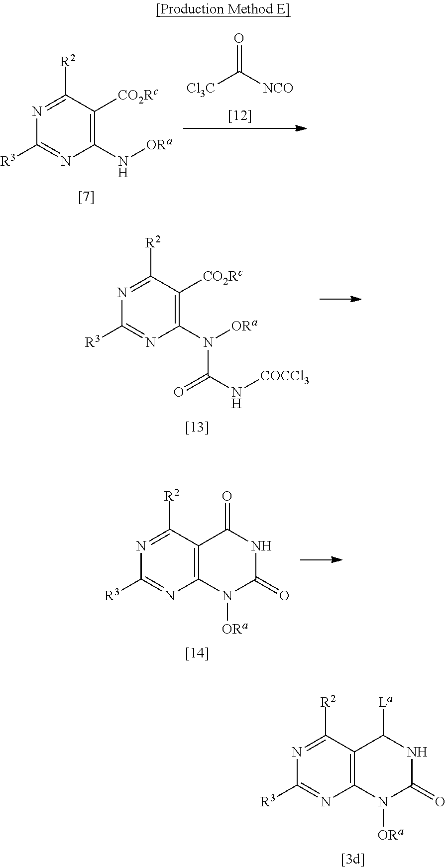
N1=C([R2])C2=C(N=C1[R3])N([ORa])C(=O)NC2[La].N1=C([R2])C([CO2Rc])=C(N[ORa])N=C1[R3].[Cl3C]C([NCO])=O.N1=C([R2])C([CO2Rc])=C(N([ORa])C(=O)N[COCCl3])N=C1[R3].N1=C([R2])C2=C(N=C1[R3])N([ORa])C(=O)NC2=O
